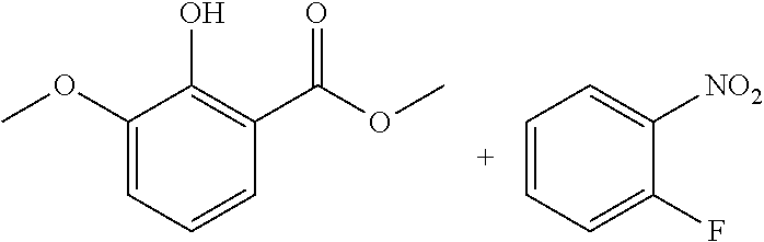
C1=C(OC)C(O)=C(C(=O)OC)C=C1.C1=CC=C([NO2])C(F)=C1
